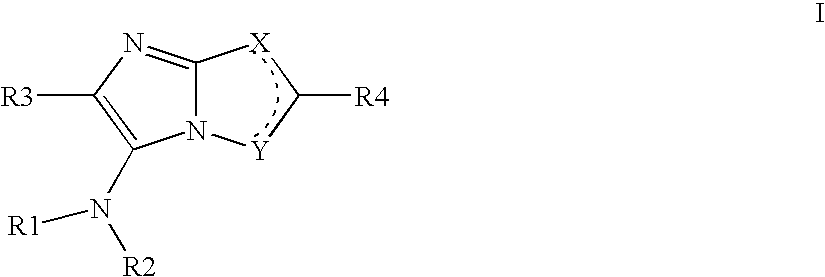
[R3]C1=C(N([R1])[R2])N2C(=N1)[X]C([R4])[Y]2
